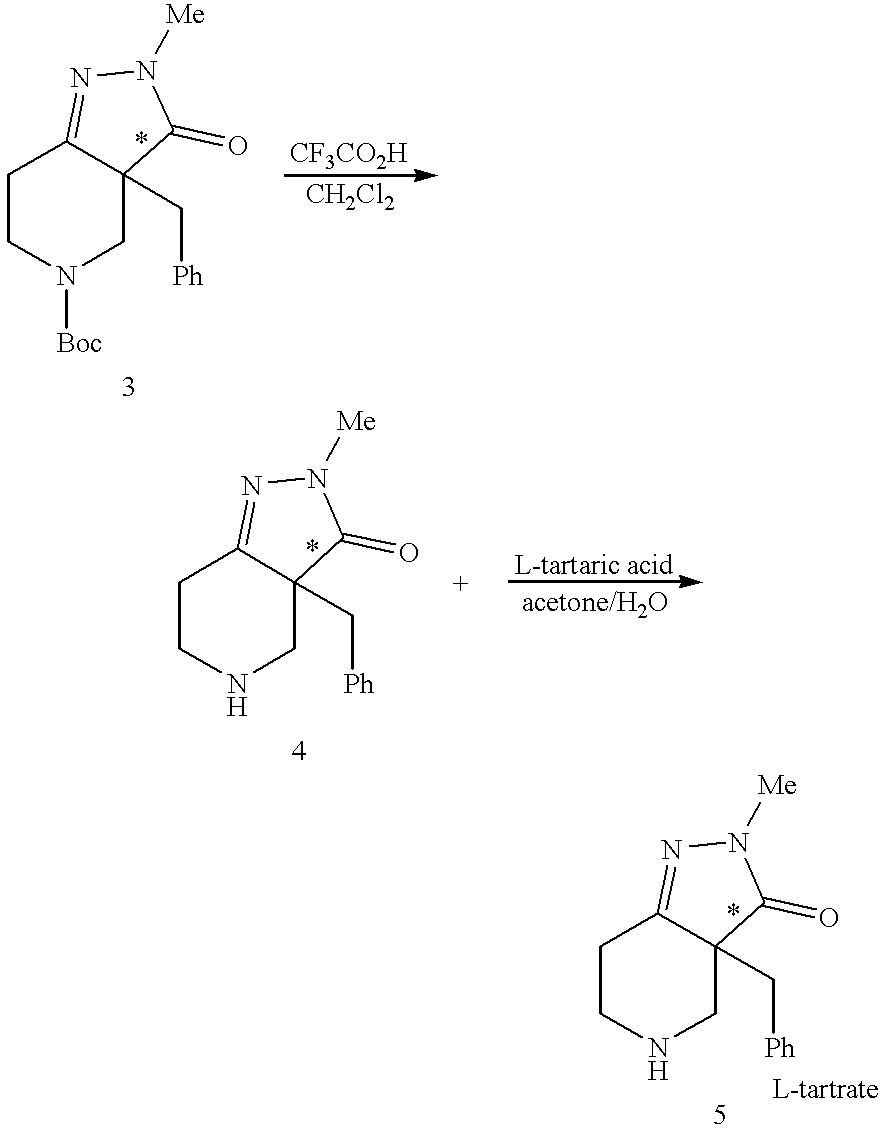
C1CN([Boc])CC2(C[Ph])C1=NN([Me])C2=O.C1CNCC2(C[Ph])C1=NN([Me])C2=O.C1CNCC2(C[Ph])C1=NN([Me])C2=O
